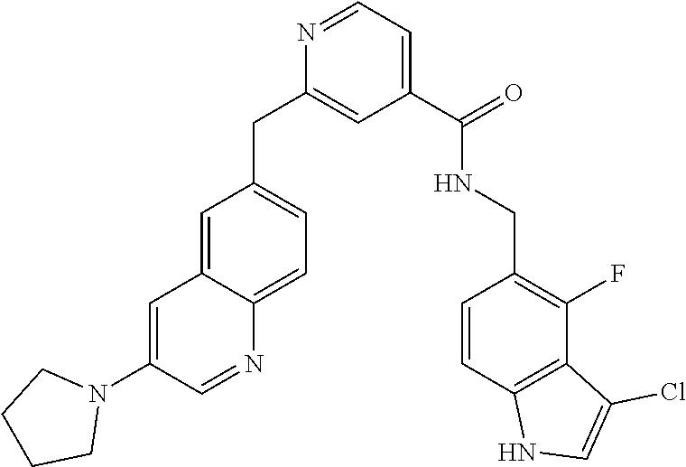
C1=C2C(=CC=C1CC1=CC(C(NCC3=C(F)C4=C(C=C3)NC=C4Cl)=O)=CC=N1)N=CC(N1CCCC1)=C2
